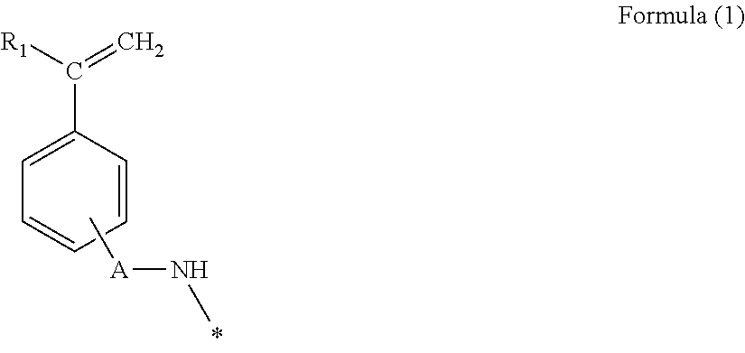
C1=CC=CC=C1C([R1])=C.C[A]NC
